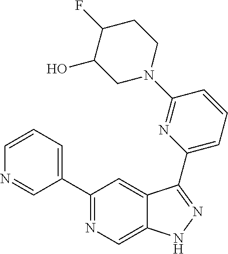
C1(C2=CC=CN=C2)=NC=C2C(=C1)C(C1=CC=CC(N3CCC(F)C(O)C3)=N1)=NN2
